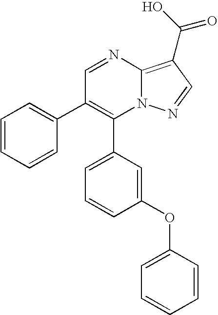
C1(C2=CC=CC(OC3=CC=CC=C3)=C2)=C(C2=CC=CC=C2)C=NC2=C(C(O)=O)C=NN12
